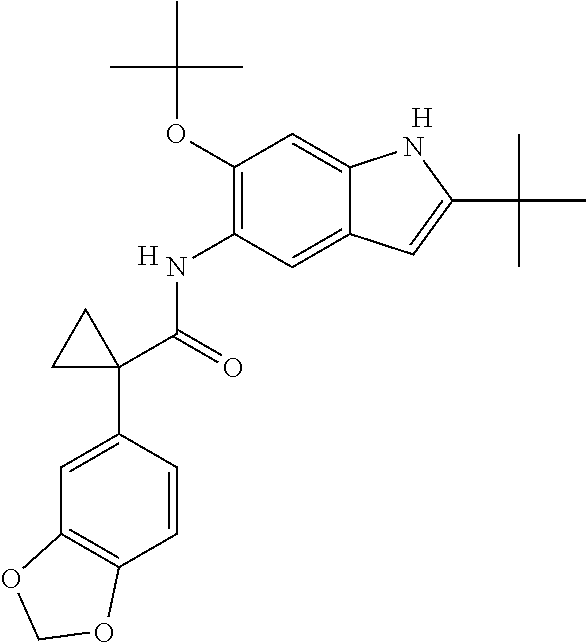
C1(NC(C2(C3=CC4=C(C=C3)OCO4)CC2)=O)=C(OC(C)(C)C)C=C2C(=C1)C=C(C(C)(C)C)N2.[H].[H]
